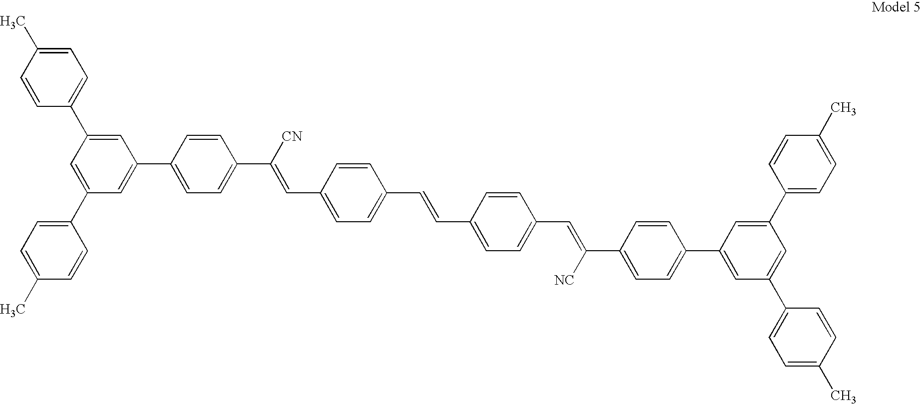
C1=C(C)C=CC(C2=CC(C3=CC=C(C([CN])=CC4=CC=C(C=CC5=CC=C(C=C(C6=CC=C(C7=CC(C8=CC=C(C)C=C8)=CC(C8=CC=C(C)C=C8)=C7)C=C6)[NC])C=C5)C=C4)C=C3)=CC(C3=CC=C(C)C=C3)=C2)=C1
